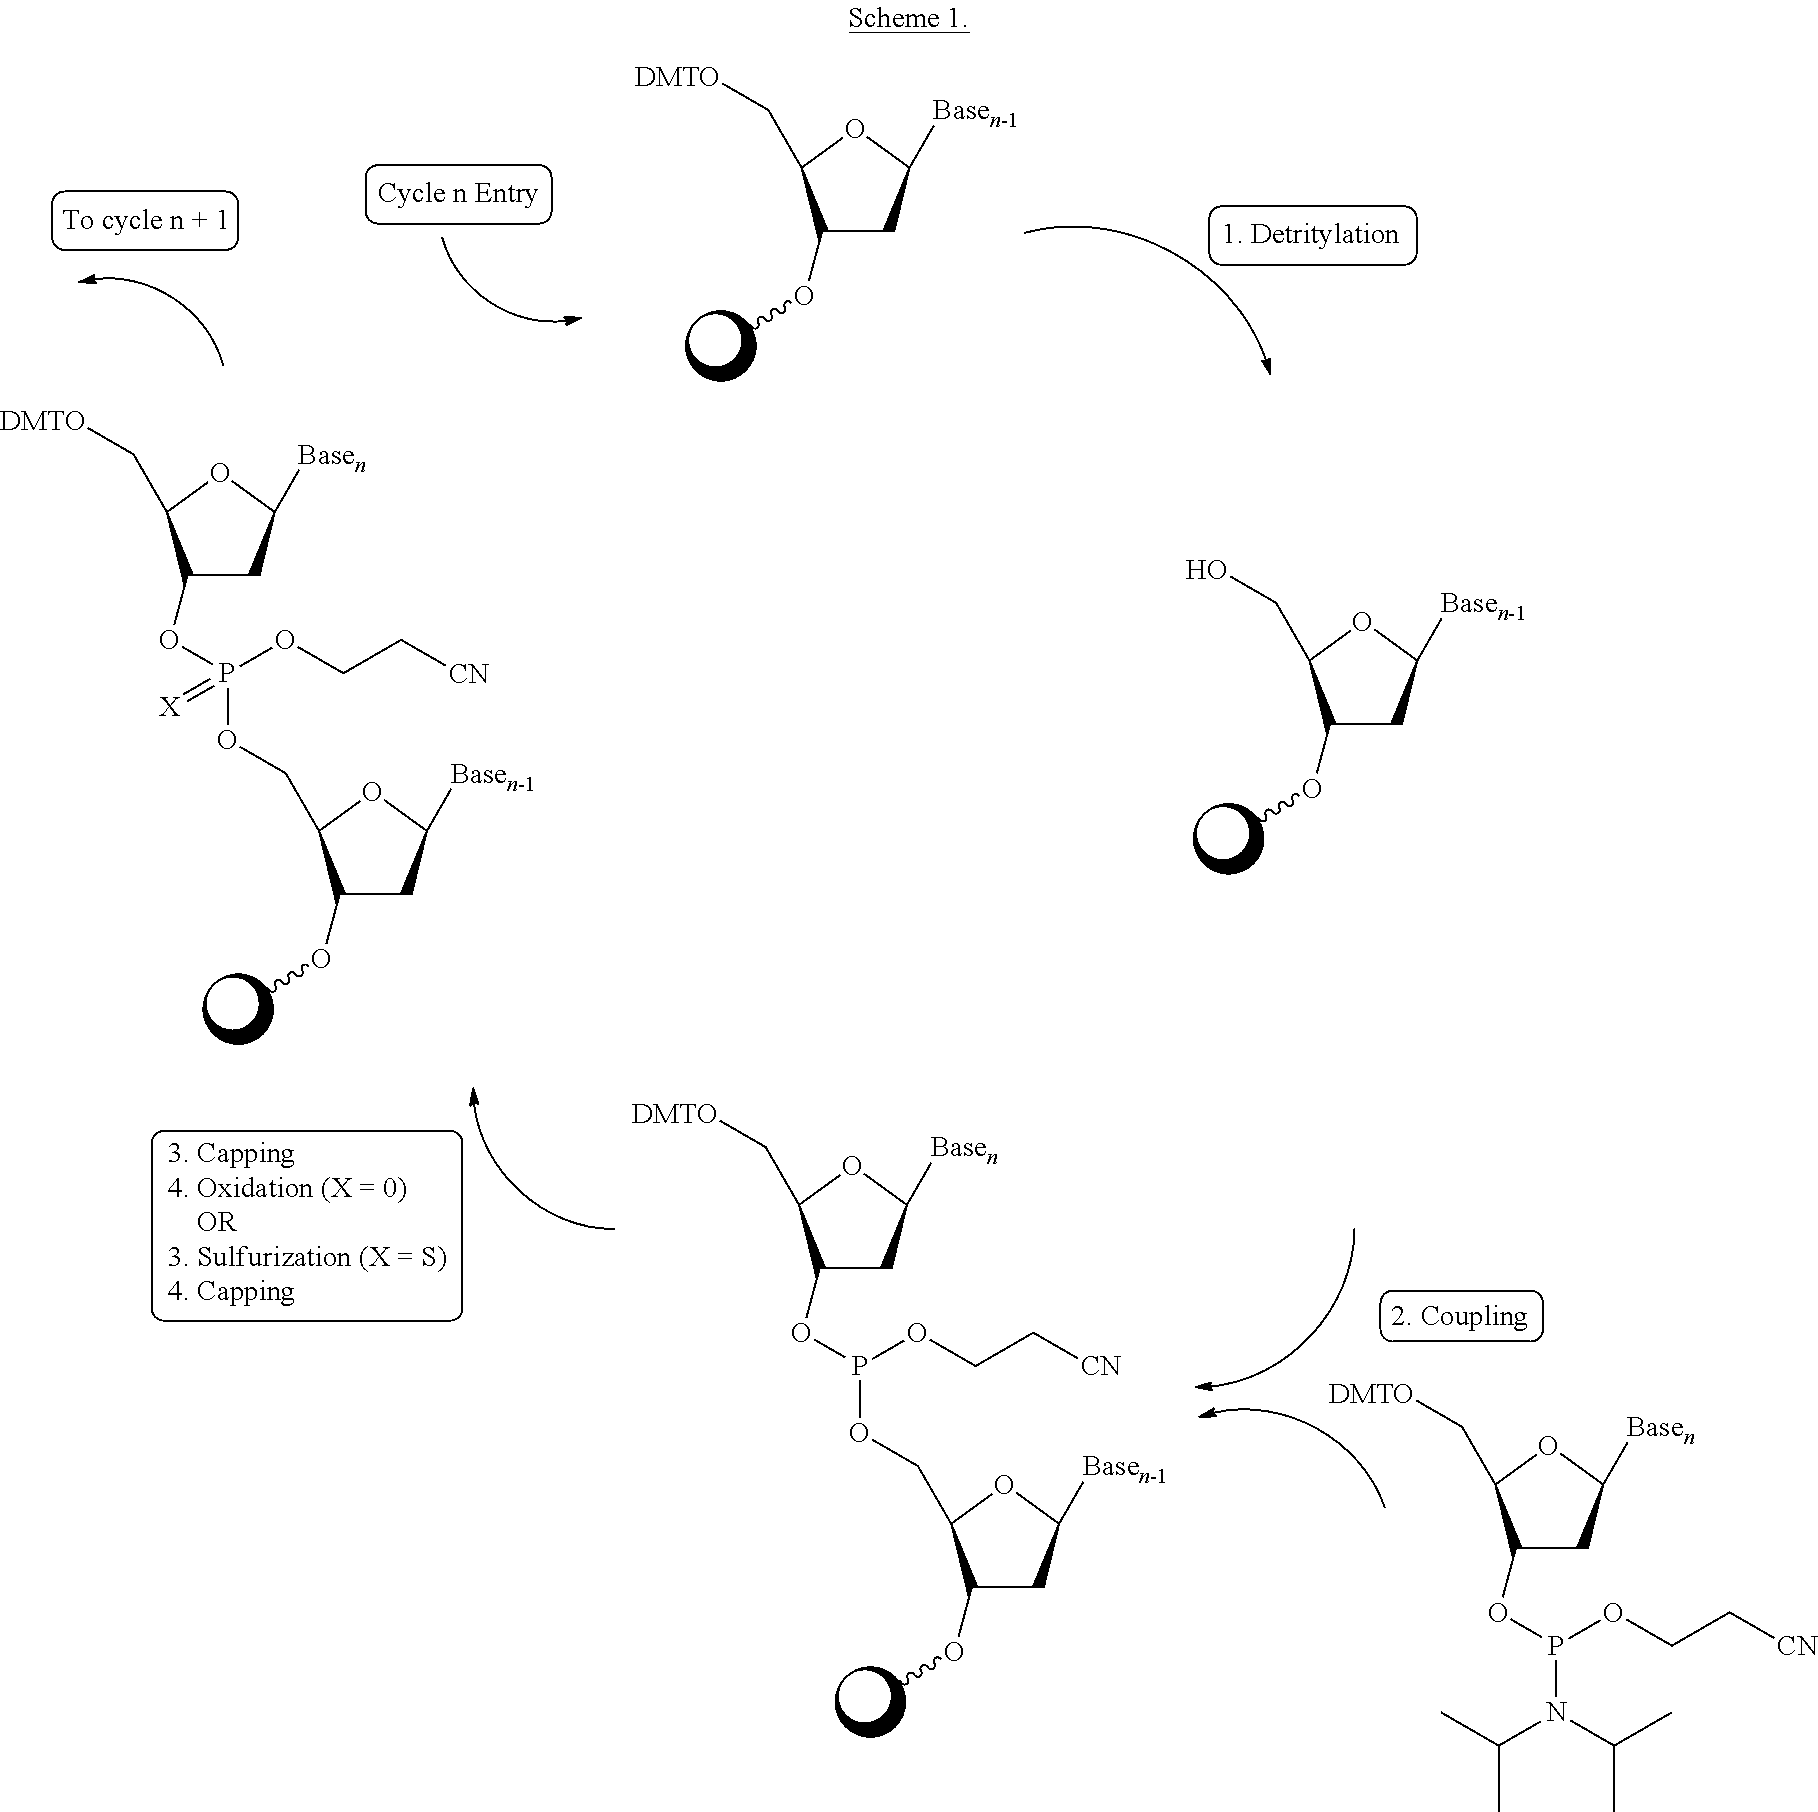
C1(OC)CC([Basen-1])OC1C[DMTO].C1(OP(OCC[CN])(=[X])OCC2C(OC)CC([Basen-1])O2)CC([Basen])OC1C[DMTO].C1(OC)CC([Basen-1])OC1CO.C1(OP(OCC[CN])OCC2C(OC)CC([Basen-1])O2)CC([Basen])OC1C[DMTO].C1(OP(OCC[CN])N(C(C)C)C(C)C)CC([Basen])OC1C[DMTO]
